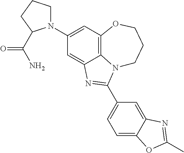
C1(N2CCCC2C(N)=O)=CC2=C3C(=C1)N=C(C1=CC=C4C(=C1)N=C(C)O4)N3CCCO2
